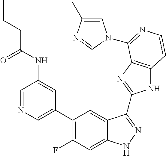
C1=C(C2=C(F)C=C3C(=C2)C(C2=NC4=C(N2)C=CN=C4N2C=C(C)N=C2)=NN3)C=C(NC(CCC)=O)C=N1
